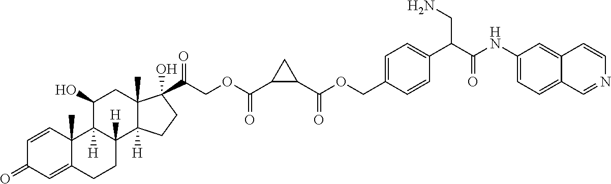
C1=CC2(C)C(=CC1=O)CCC1([H])C2([H])C(O)CC2(C)C1([H])CCC2(C(=O)COC(C1CC1C(OCC1=CC=C(C(C(NC2=CC=C3C(=C2)C=CN=C3)=O)CN)C=C1)=O)=O)O
